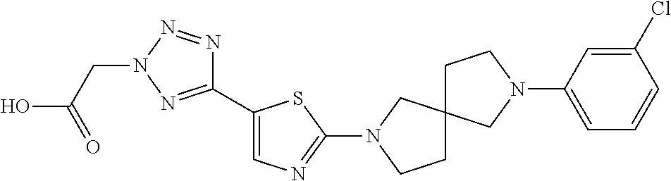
C1(C2=CN=C(N3CC4(CC3)CCN(C3=CC=CC(Cl)=C3)C4)S2)=NN(CC(O)=O)N=N1
